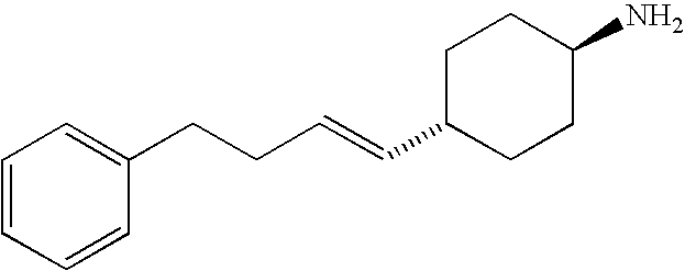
C1=CC=CC(CCC=CC2CCC(N)CC2)=C1
